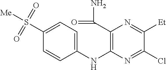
C1(S([Me])(=O)=O)=CC=C(NC2=C(C(=O)N)N=C([Et])C(Cl)=N2)C=C1
